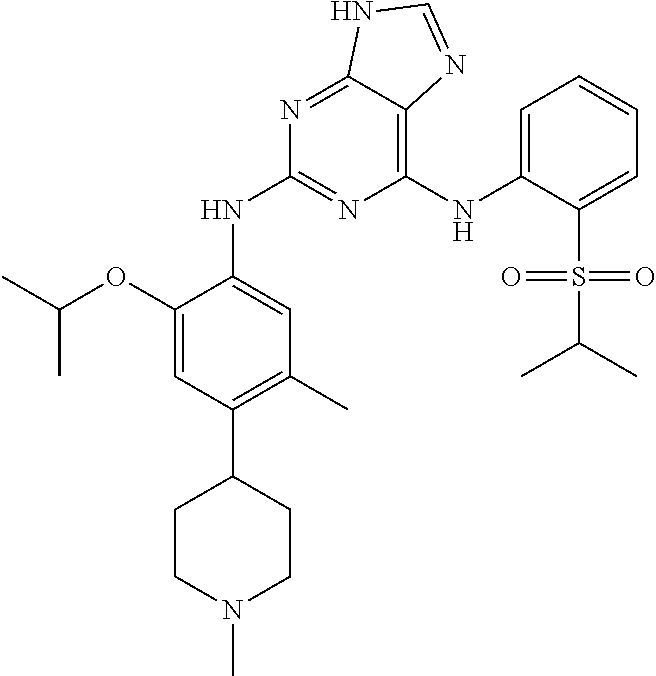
C1(NC2=CC=CC=C2S(=O)(C(C)C)=O)=C2C(=NC(NC3=CC(C)=C(C4CCN(C)CC4)C=C3OC(C)C)=N1)NC=N2
